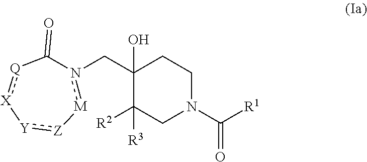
n1(CC2(O)CCN(C([R1])=O)CC2([R2])[R3])[M][Z]:[Y][X]:[Q]C1=O
